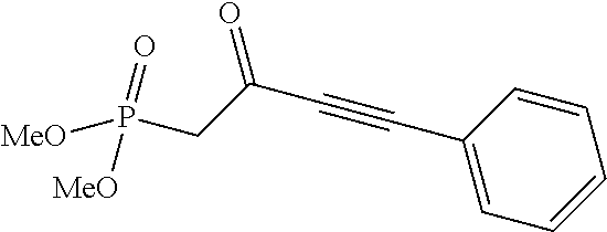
C1=C(C#CC(CP([MeO])(=O)[MeO])=O)C=CC=C1
